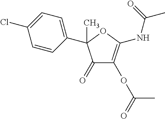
C1(C2(C)C(=O)C(OC(=O)C)=C(NC(C)=O)O2)=CC=C(Cl)C=C1
